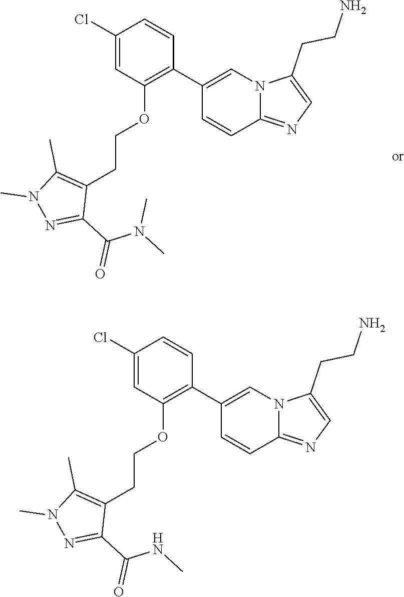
C1(Cl)=CC(OCCC2=C(C)N(C)N=C2C(N(C)C)=O)=C(C2=CN3C(=NC=C3CCN)C=C2)C=C1.C1(Cl)=CC(OCCC2=C(C)N(C)N=C2C(NC)=O)=C(C2=CN3C(=NC=C3CCN)C=C2)C=C1
